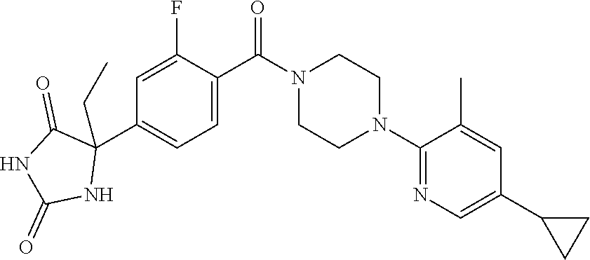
C1=C(F)C(C(N2CCN(C3=NC=C(C4CC4)C=C3C)CC2)=O)=CC=C1C1(CC)C(=O)NC(=O)N1
